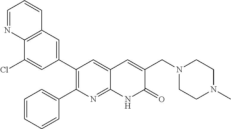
C12=C(C=C(C3=C(C4=CC=CC=C4)N=C4C(=C3)C=C(CN3CCN(C)CC3)C(=O)N4)C=C1Cl)C=CC=N2
